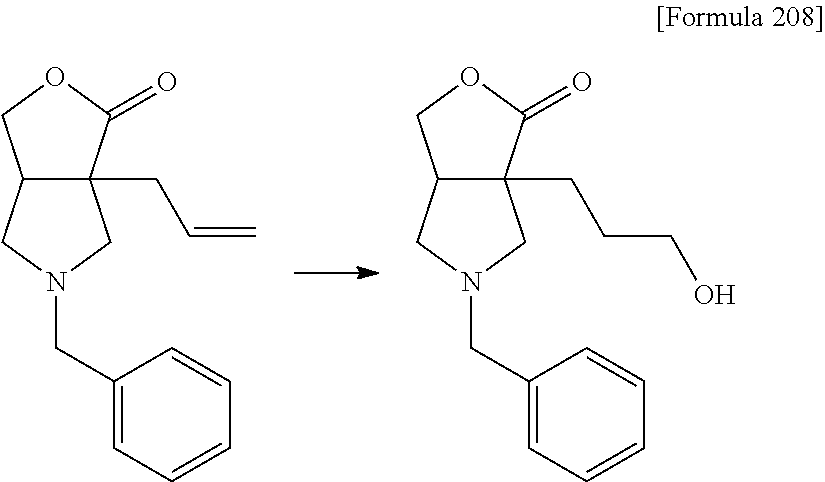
C12(CCCO)C(CN(CC3=CC=CC=C3)C1)COC2=O.C12CN(CC3=CC=CC=C3)CC1(CC=C)C(=O)OC2
